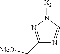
N1([X2])N=C(C[OMe])N=C1
